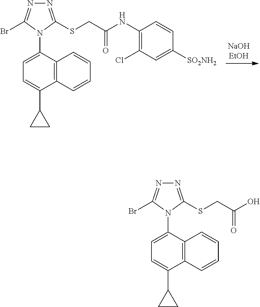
N1=C(SCC(NC2=C(Cl)C=C([SO2NH2])C=C2)=O)N(C2=CC=C(C3CC3)C3=C2C=CC=C3)C(Br)=N1.N1=C(SCC(O)=O)N(C2=CC=C(C3CC3)C3=C2C=CC=C3)C(Br)=N1
